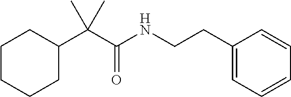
C1CCCC(C(C(NCCC2=CC=CC=C2)=O)(C)C)C1
